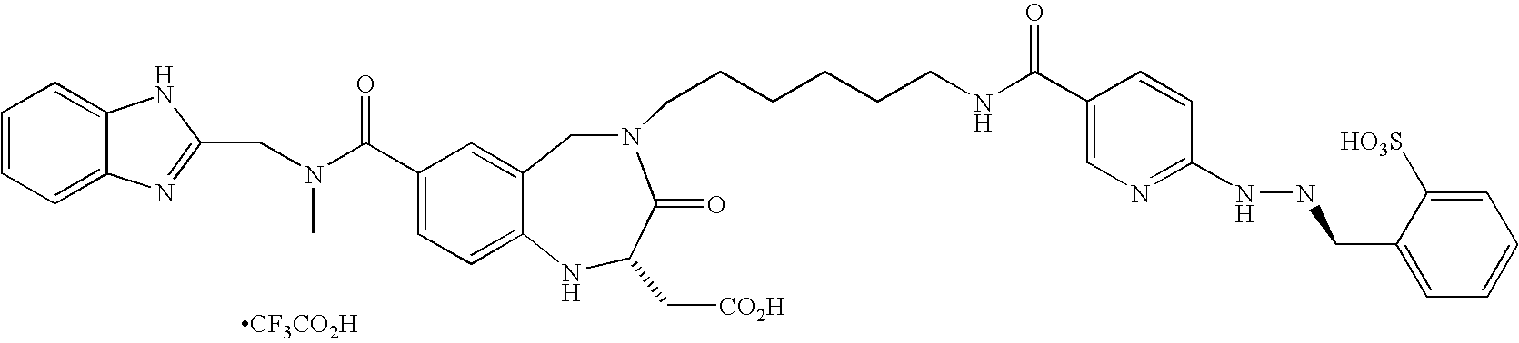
C1(C(N(CC2=NC3=CC=CC=C3N2)C)=O)=CC=C2C(=C1)CN(CCCCCCNC(C1=CN=C(NNCC3=CC=CC=C3[HO3S])C=C1)=O)C(=O)C(C[CO2H])N2.[CF3CO2H]
